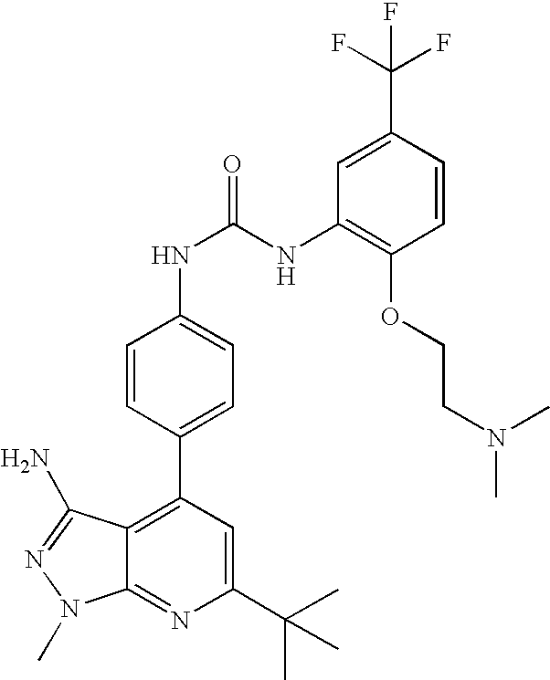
C1(C(C)(C)C)=CC(C2=CC=C(NC(=O)NC3=C(OCCN(C)C)C=CC(C(F)(F)F)=C3)C=C2)=C2C(=N1)N(C)N=C2N
